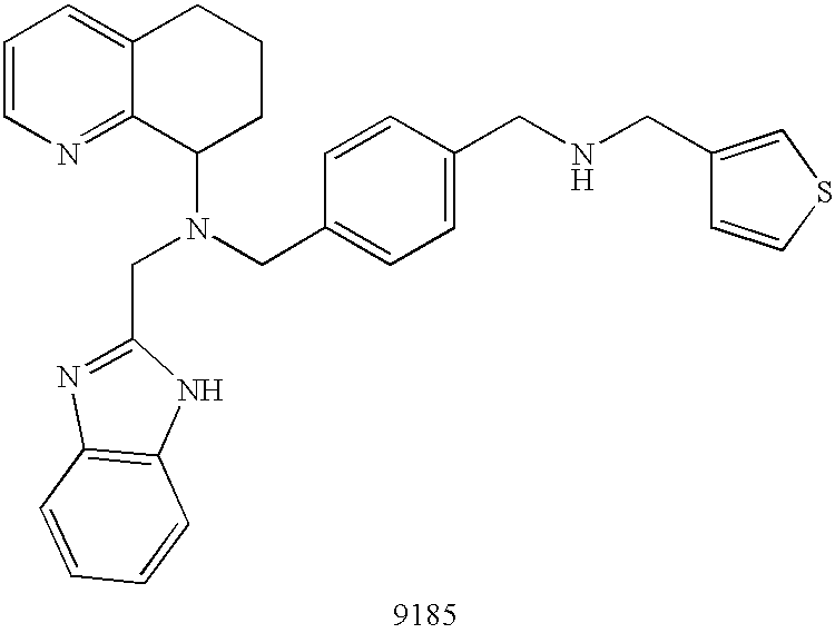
C1=CN=C2C(=C1)CCCC2N(CC1=CC=C(CNCC2=CSC=C2)C=C1)CC1=NC2=C(N1)C=CC=C2
